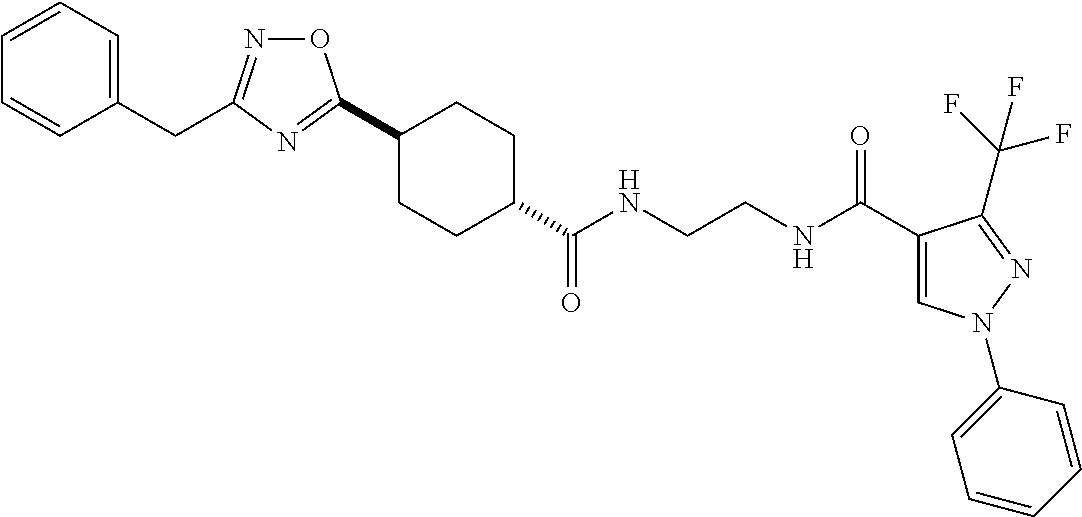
C1(C2=NC(CC3=CC=CC=C3)=NO2)CCC(C(NCCNC(C2=CN(C3=CC=CC=C3)N=C2C(F)(F)F)=O)=O)CC1
